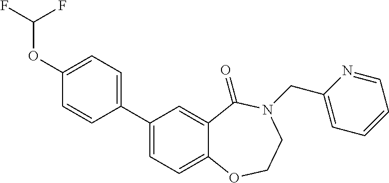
C1(C2=CC=C(OC(F)F)C=C2)=CC=C2C(=C1)C(=O)N(CC1=CC=CC=N1)CCO2
